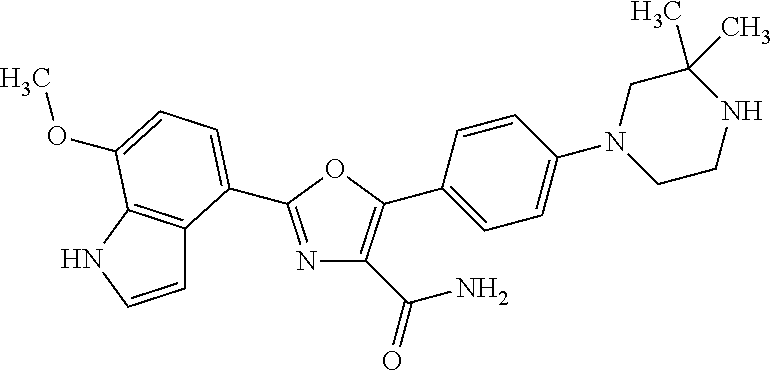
C1=CNC2=C1C(C1=NC(C(=O)N)=C(C3=CC=C(N4CCNC(C)(C)C4)C=C3)O1)=CC=C2OC
